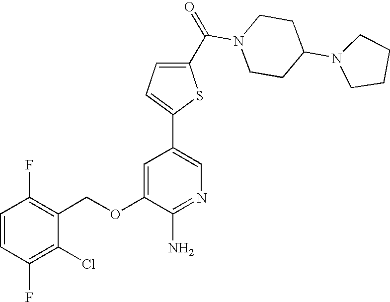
C1=CC(F)=C(Cl)C(COC2=CC(C3=CC=C(C(=O)N4CCC(N5CCCC5)CC4)S3)=CN=C2N)=C1F
